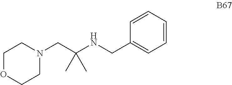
N1(CC(NCC2=CC=CC=C2)(C)C)CCOCC1
